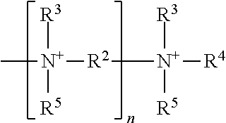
C[N+]([R3])([R5])[R2][N+]([R3])([R5])[R4]
